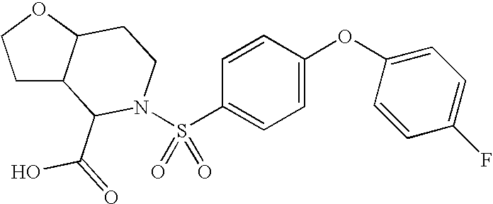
C1=C(OC2=CC=C(F)C=C2)C=CC(S(N2C(C(=O)O)C3CCOC3CC2)(=O)=O)=C1
